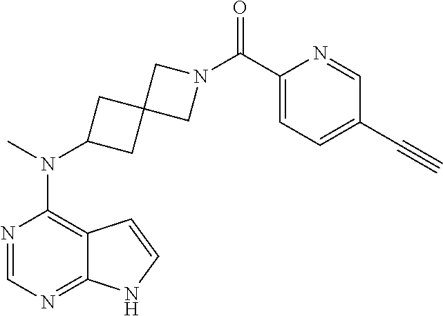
N1=CN=C2C(=C1N(C)C1CC3(C1)CN(C(C1=CC=C(C#C)C=N1)=O)C3)C=CN2
